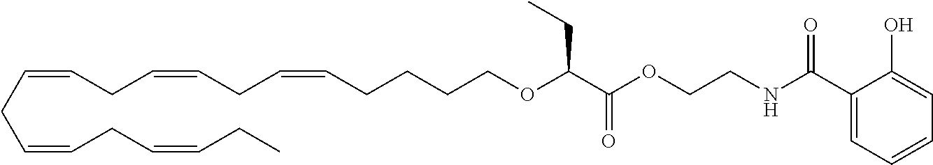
C(CCCCOC(C(OCCNC(C1=CC=CC=C1O)=O)=O)CC)=CCC=CCC=CCC=CCC=CCC
